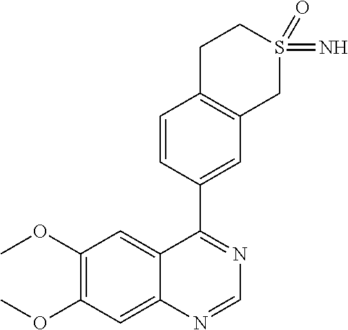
C1(OC)=C(OC)C=C2C(=C1)C(C1=CC3=C(C=C1)CCS(=N)(=O)C3)=NC=N2
